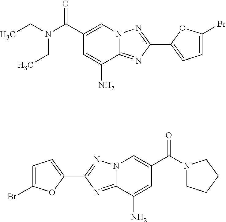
C1(C(N(CC)CC)=O)=CN2C(=NC(C3=CC=C(Br)O3)=N2)C(N)=C1.N12C(=NC(C3=CC=C(Br)O3)=N1)C(N)=CC(C(=O)N1CCCC1)=C2
